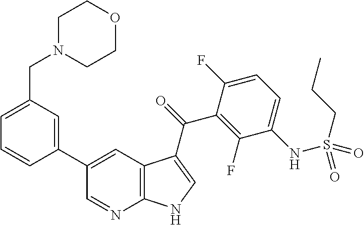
C12=C(C=C(C3=CC(CN4CCOCC4)=CC=C3)C=N1)C(C(=O)C1=C(F)C(NS(CCC)(=O)=O)=CC=C1F)=CN2
